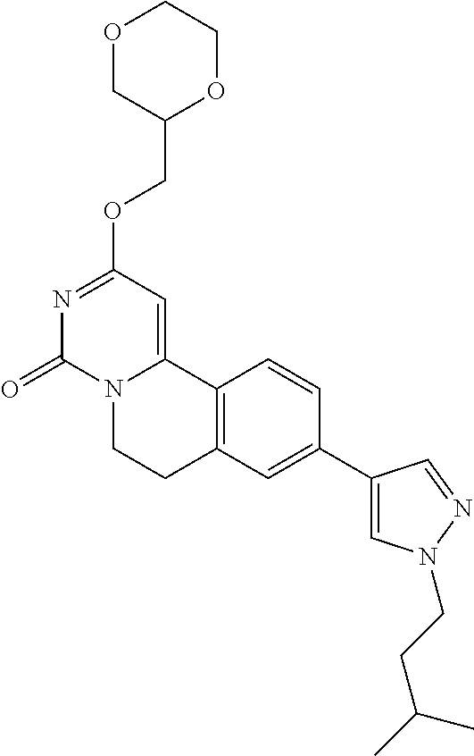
O1CC(COC2=NC(=O)N3C(=C2)C2=C(CC3)C=C(C3=CN(CCC(C)C)N=C3)C=C2)OCC1
